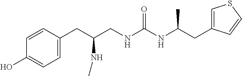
C1(CC(CNC(NC(CC2=CSC=C2)C)=O)NC)=CC=C(O)C=C1
